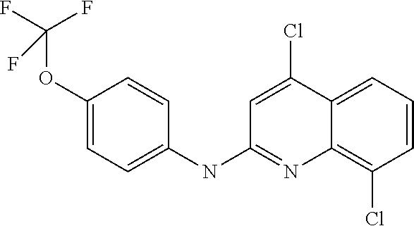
C1(OC(F)(F)F)=CC=C(NC2=NC3=C(Cl)C=CC=C3C(Cl)=C2)C=C1
